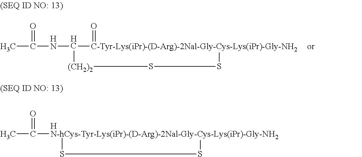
CC(NC1[C-Tyr-Lys(iPr)-(D-Arg)-2Nal-Gly-Cys-Lys(iPr)-Gly-NH2](=O)SS[(CH2)2]1)=O.CC([N-hCys-Tyr-Lys(iPr)-(D-Arg)-2Nal-Gly-Cys-Lys(iPr)-Gly-NH2]1SS1)=O.[H]
